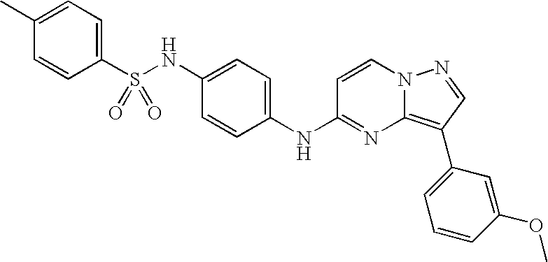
C1(NS(C2=CC=C(C)C=C2)(=O)=O)=CC=C(NC2=NC3=C(C4=CC=CC(OC)=C4)C=NN3C=C2)C=C1
